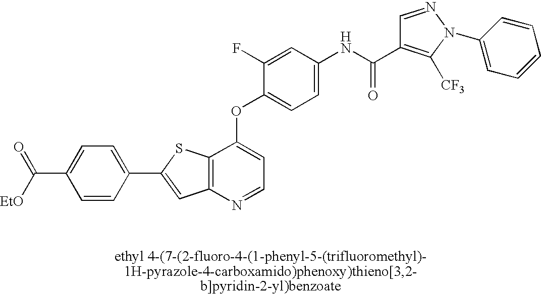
C1(C2=CC3=C(S2)C(OC2=CC=C(NC(=O)C4=C([CF3])N(C5=CC=CC=C5)N=C4)C=C2F)=CC=N3)=CC=C(C(=O)[EtO])C=C1
